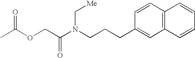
O=C(OCC(N(CCCC1=CC2=C(C=C1)C=CC=C2)C[Me])=O)C
